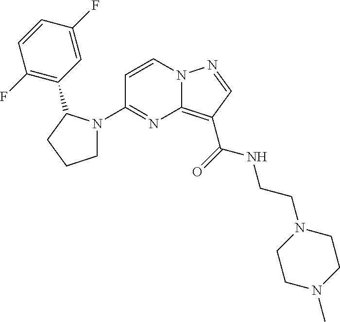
C1(N2CCCC2C2=C(F)C=CC(F)=C2)=NC2=C(C(=O)NCCN3CCN(C)CC3)C=NN2C=C1
